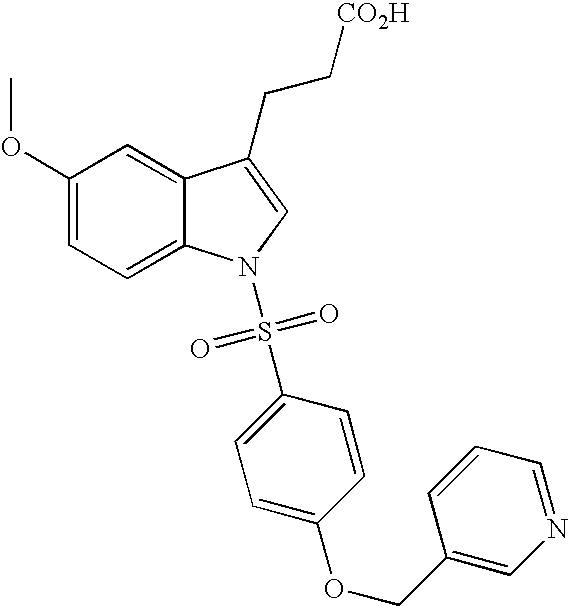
C12=CC(OC)=CC=C1N(S(C1=CC=C(OCC3=CN=CC=C3)C=C1)(=O)=O)C=C2CC[CO2H]
